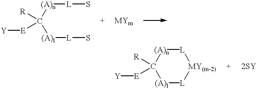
[(A)l]([L]S)C([(A)n][L]S)([R])[E][Y].[(A)l]1[L][MY(m-2)][L][(A)n]C1([R])[E][Y]
